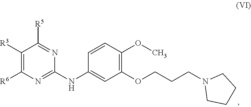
C1([R3])=C([R6])N=C(NC2=CC(OCCCN3CCCC3)=C(OC)C=C2)N=C1[R5]
